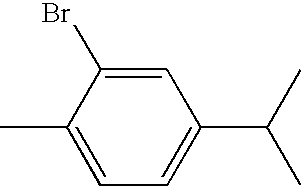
C1=C(C)C(Br)=CC(C(C)C)=C1
